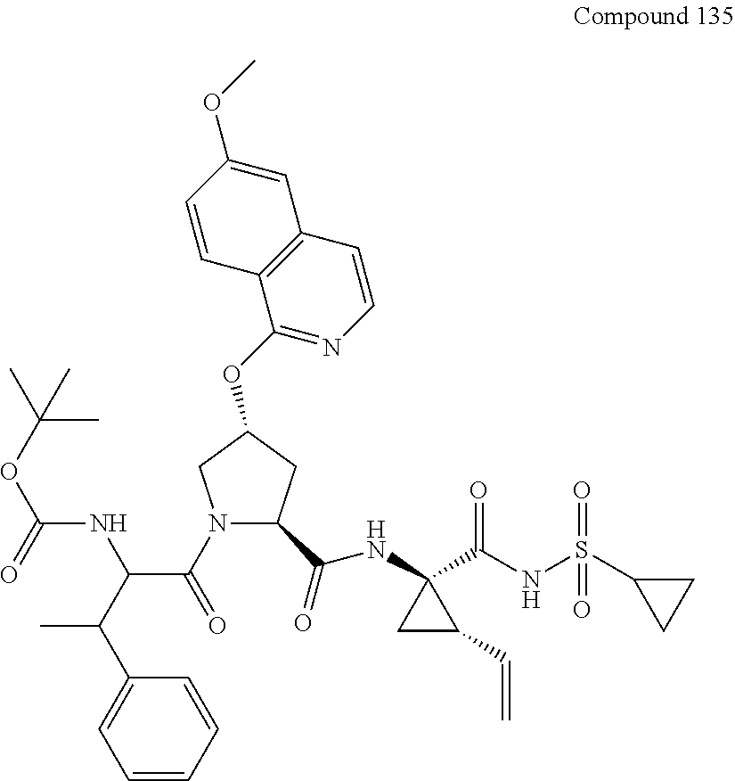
N1(C(=O)C(C(C2=CC=CC=C2)C)NC(OC(C)(C)C)=O)C(C(=O)NC2(C(NS(C3CC3)(=O)=O)=O)CC2C=C)CC(OC2=NC=CC3=C2C=CC(OC)=C3)C1
